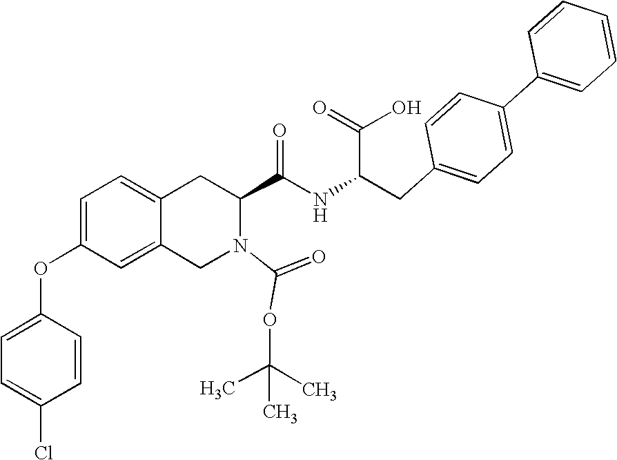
C12=CC=C(OC3=CC=C(Cl)C=C3)C=C1CN(C(=O)OC(C)(C)C)C(C(NC(CC1=CC=C(C3=CC=CC=C3)C=C1)C(=O)O)=O)C2
